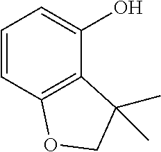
C1=CC2=C(C(C)(C)CO2)C(O)=C1
